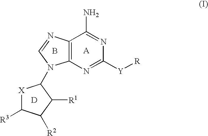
C12=C(N=CN1C1[X]C([R3])C([R2])C1[R1])C(N)=NC([Y][R])=N2.B.[D]
